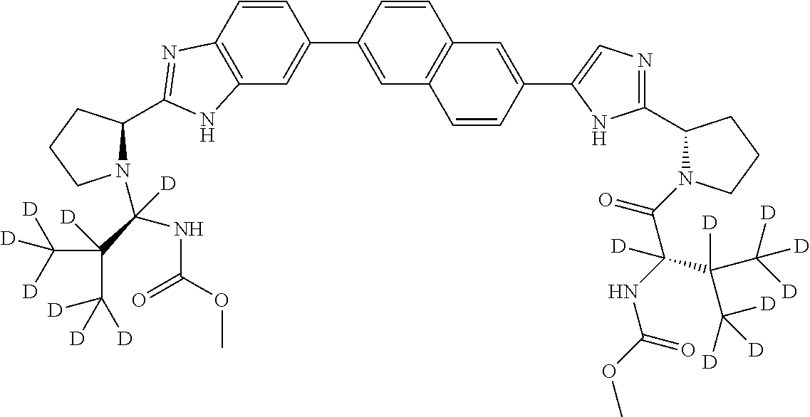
C12=C(C=CC(C3=CC4=C(C=C3)C=C(C3=CN=C(C5N(C(C(NC(=O)OC)(C(C([D])([D])[D])(C([D])([D])[D])[D])[D])=O)CCC5)N3)C=C4)=C1)N=C(C1N(C(C(C([D])([D])[D])(C([D])([D])[D])[D])(NC(OC)=O)[D])CCC1)N2
